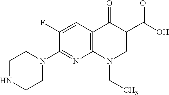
C12=C(C=C(F)C(N3CCNCC3)=N1)C(=O)C(C(=O)O)=CN2CC
